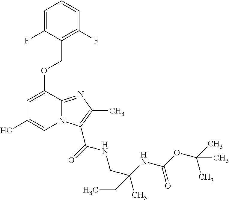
C1=C(F)C(COC2=CC(O)=CN3C2=NC(C)=C3C(=O)NCC(C)(NC(OC(C)(C)C)=O)CC)=C(F)C=C1
